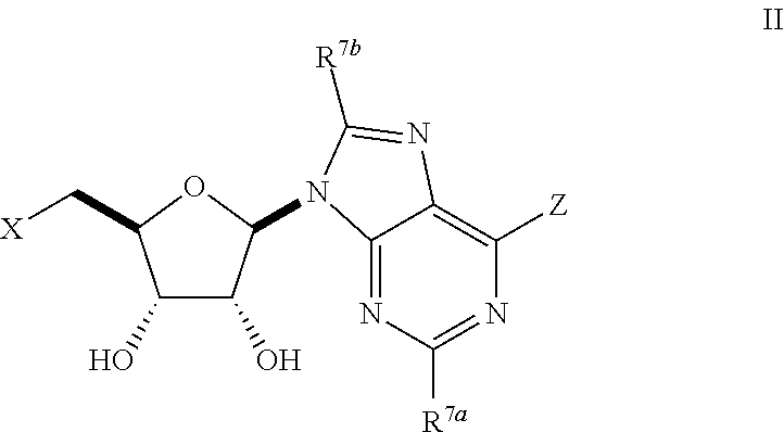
C1(O)C(O)C(N2C3=NC([R7a])=NC([Z])=C3N=C2[R7b])OC1C[X]
